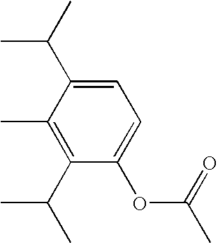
C1(C)=C(C(C)C)C(OC(C)=O)=CC=C1C(C)C
